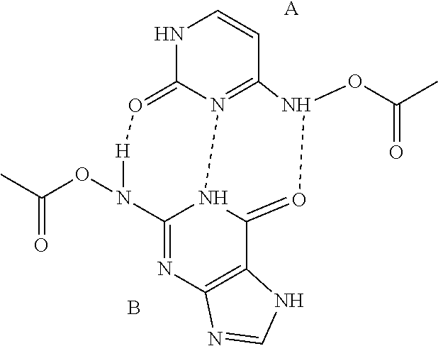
N1C2=O[H]N(OC(C)=O)C3=NC4=C(C5=ON(OC(C)=O)C(=N2N35)C=C1)NC=N4.[A].B
